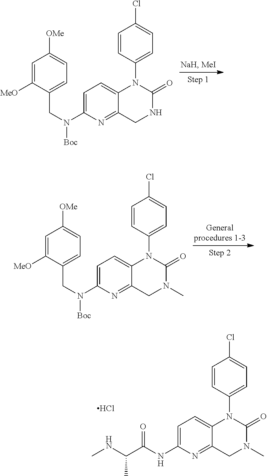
C1=C(N(CC2=CC=C([OMe])C=C2[MeO])[Boc])N=C2C(=C1)N(C1=CC=C(Cl)C=C1)C(=O)NC2.C1=C(N(CC2=CC=C([OMe])C=C2[MeO])[Boc])N=C2C(=C1)N(C1=CC=C(Cl)C=C1)C(=O)N(C)C2.C1=C(NC(=O)C(NC)C)N=C2C(=C1)N(C1=CC=C(Cl)C=C1)C(=O)N(C)C2.Cl
